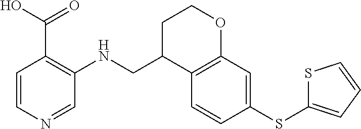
C1=CN=CC(NCC2C3=C(OCC2)C=C(SC2=CC=CS2)C=C3)=C1C(O)=O
